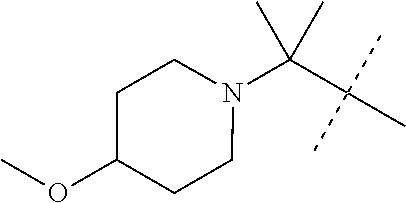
C(C(C)(C)C)(C)(C)N1CCC(OC)CC1
